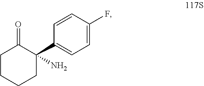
C1CCCC(C2=CC=C(F)C=C2)(N)C1=O
